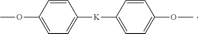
C1=CC(OC)=CC=C1[K]C1=CC=C(OC)C=C1
